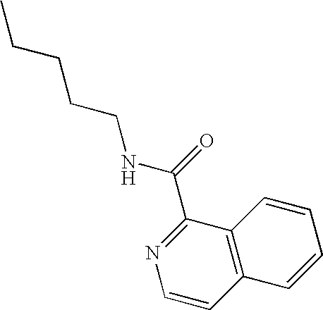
CCCCCNC(C1=NC=CC2=C1C=CC=C2)=O
